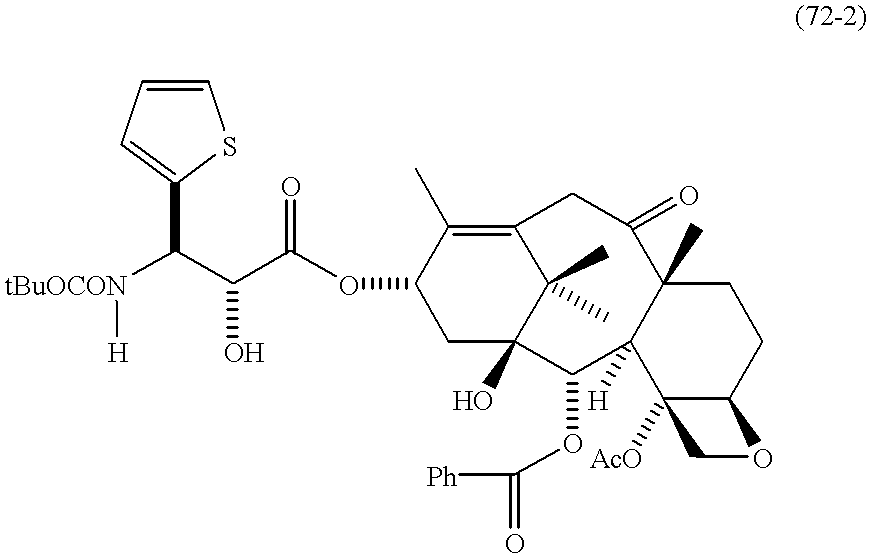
[tBuOCON](C(C(C(OC1CC2(O)C(C)(C)C(=C1C)CC(=O)C1(C)C([H])(C2OC([Ph])=O)C2([AcO])C(CC1)OC2)=O)O)C1=CC=CS1)[H]
